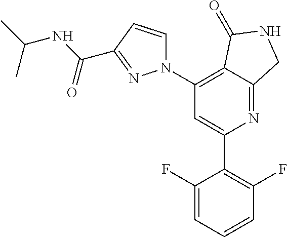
C1(C2=C(F)C=CC=C2F)=CC(N2C=CC(C(NC(C)C)=O)=N2)=C2C(=N1)CNC2=O
